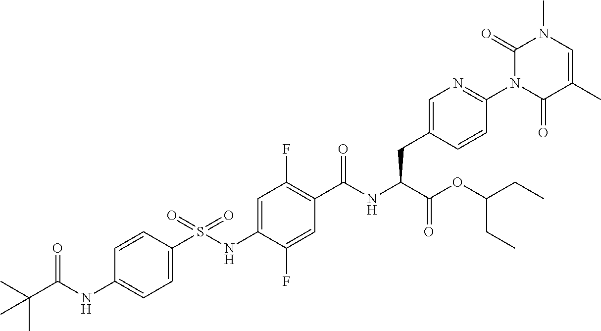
C1=C(S(NC2=CC(F)=C(C(NC(C(OC(CC)CC)=O)CC3=CN=C(N4C(=O)C(C)=CN(C)C4=O)C=C3)=O)C=C2F)(=O)=O)C=CC(NC(C(C)(C)C)=O)=C1
